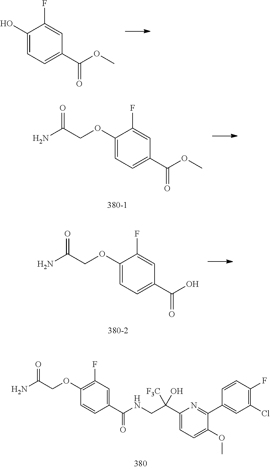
C1(O)=CC=C(C(OC)=O)C=C1F.C1(OCC(N)=O)=C(F)C=C(C(NCC(C2=CC=C(OC)C(C3=CC(Cl)=C(F)C=C3)=N2)([F3C])O)=O)C=C1.C1(OCC(N)=O)=CC=C(C(OC)=O)C=C1F.C1(OCC(N)=O)=CC=C(C(O)=O)C=C1F
